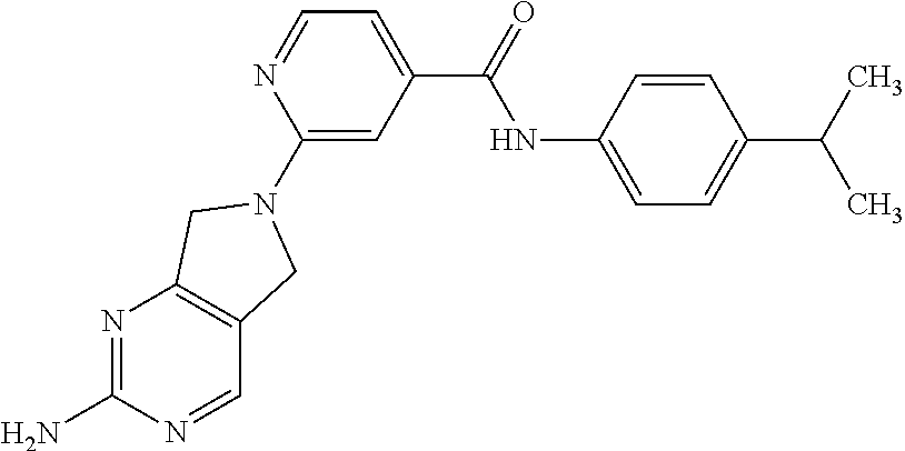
N1=C(N)N=CC2=C1CN(C1=CC(C(NC3=CC=C(C(C)C)C=C3)=O)=CC=N1)C2
